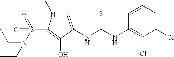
C1=C(NC(=S)NC2=C(Cl)C(Cl)=CC=C2)C(O)=C(S(=O)(=O)N(CC)CC)N1C
